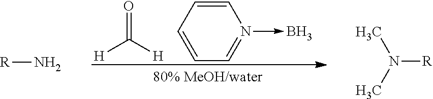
O=C([H])[H].C1=CC=CC=N1->B.[R]N.[R]N(C)C
